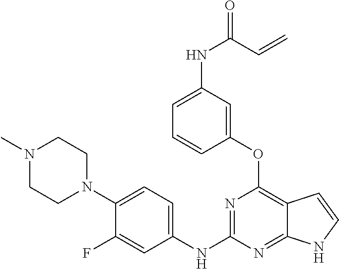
N1=C(NC2=CC=C(N3CCN(C)CC3)C(F)=C2)N=C2C(=C1OC1=CC(NC(=O)C=C)=CC=C1)C=CN2
